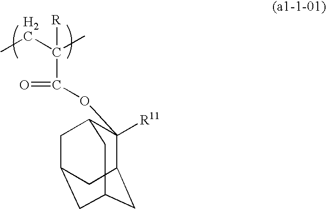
CCC([R])(C)C(=O)OC1([R11])C2CC3CC(CC1C3)C2
